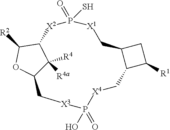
C1C2C(C1[R1])C[X4]P(=O)(O)[X3]CC1C([R4a])([R4])C([X2]P(S)(=O)[X1]C2)C([R2])O1
